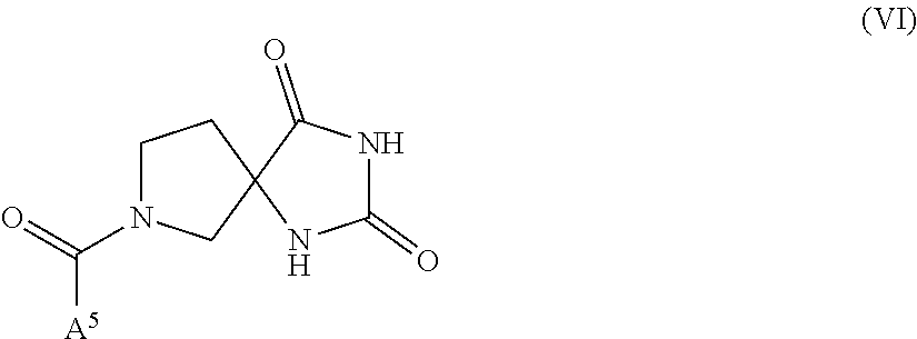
[A5]C(=O)N1CCC2(C1)C(=O)NC(=O)N2
